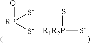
O=[RP]([S-])[S-].[R1R2P]([S-])=S
